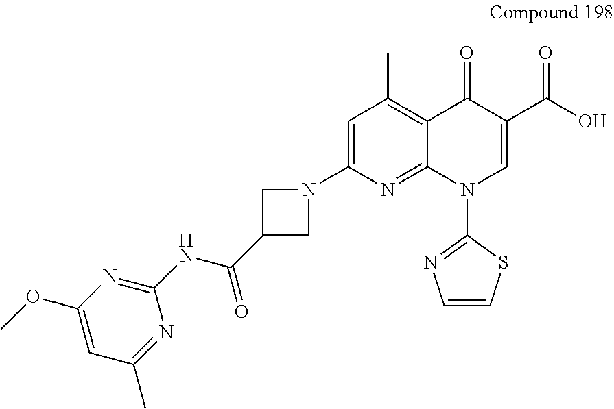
C1=C(N2CC(C(NC3=NC(OC)=CC(C)=N3)=O)C2)N=C2C(=C1C)C(=O)C(C(O)=O)=CN2C1=NC=CS1
